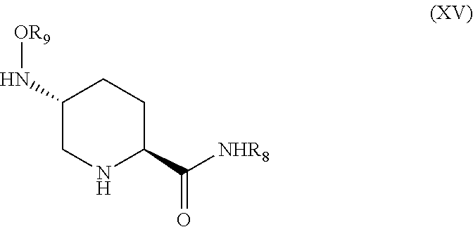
C1(N[OR9])CNC(C([NHR8])=O)CC1
